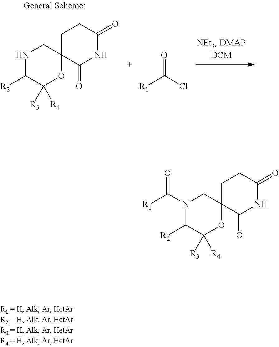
C1([R2])C([R3])([R4])OC2(CN1)C(=O)NC(=O)CC2.O=C(Cl)[R1].C1([R2])C([R3])([R4])OC2(CN1C([R1])=O)C(=O)NC(=O)CC2
